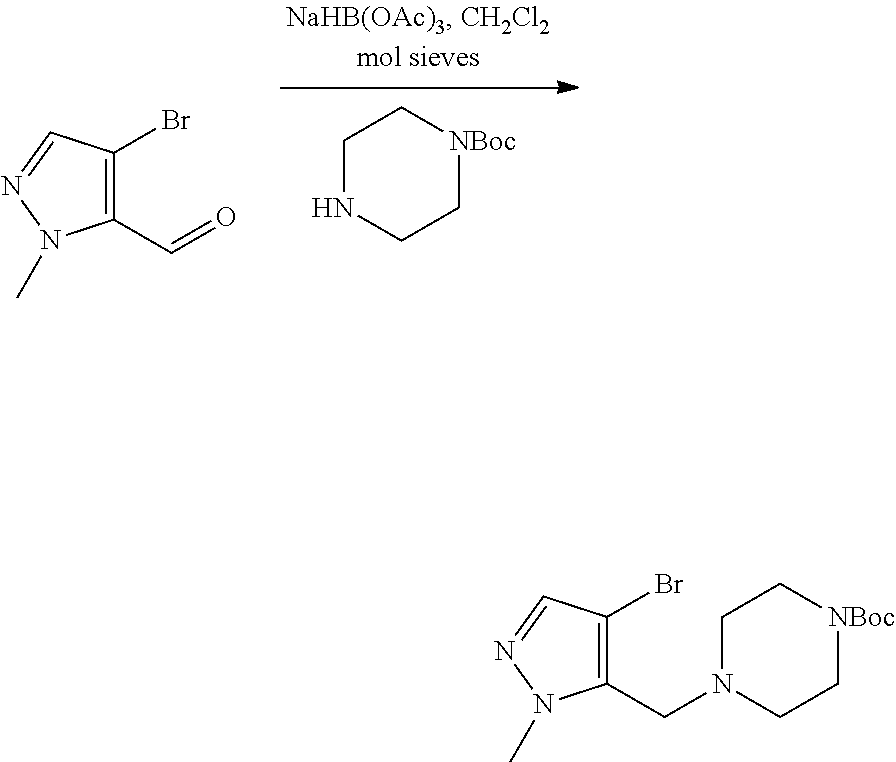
C1NCC[NBoc]C1.C1(C=O)=C(Br)C=NN1C.C1(CN2CC[NBoc]CC2)=C(Br)C=NN1C
